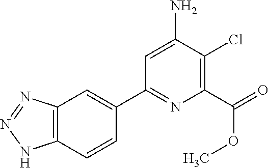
C1(C2=CC3=C(C=C2)NN=N3)=NC(C(=O)OC)=C(Cl)C(N)=C1
